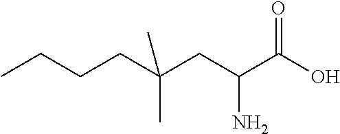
C(CCC(CC(C(O)=O)N)(C)C)C
